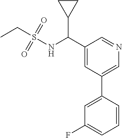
C1(C(NS(=O)(=O)CC)C2CC2)=CC(C2=CC(F)=CC=C2)=CN=C1
